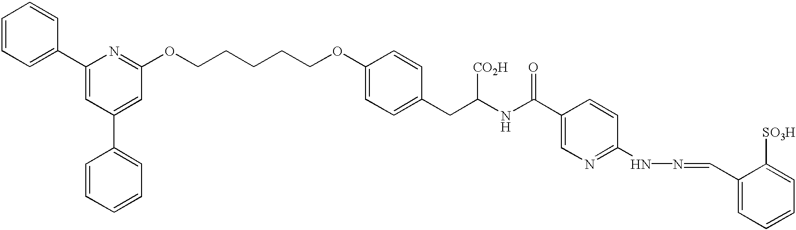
C1=CC=C(C2=CC(C3=CC=CC=C3)=CC(OCCCCCOC3=CC=C(CC([CO2H])NC(C4=CN=C(NN=CC5=CC=CC=C5[SO3H])C=C4)=O)C=C3)=N2)C=C1
